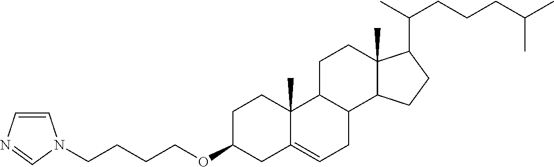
C1C(OCCCCN2C=CN=C2)CC2=CCC3C(C2(C)C1)CCC1(C)C3CCC1C(C)CCCC(C)C
